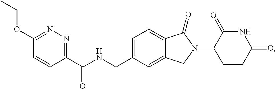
C1=C(CNC(C2=NN=C(OCC)C=C2)=O)C=C2C(=C1)C(=O)N(C1CCC(=O)NC1=O)C2
